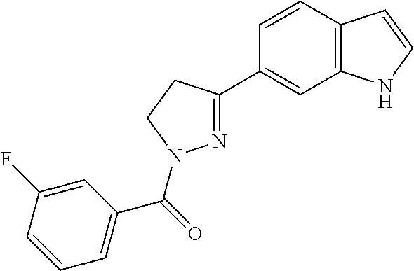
N1=C(C2=CC3=C(C=C2)C=CN3)CCN1C(=O)C1=CC=CC(F)=C1
